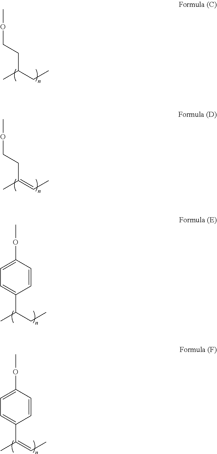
O(CCC(CC)C)C.O(CCC(=CC)C)C.C1=C(C(CC)C)C=CC(OC)=C1.C1=C(C(=CC)C)C=CC(OC)=C1
